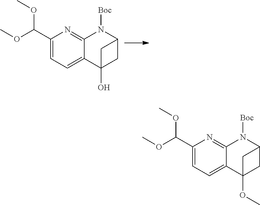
COC(C1=CC=C2C(=N1)N([Boc])C1CC2(O)C1)OC.COC(C1=CC=C2C(=N1)N([Boc])C1CC2(OC)C1)OC
